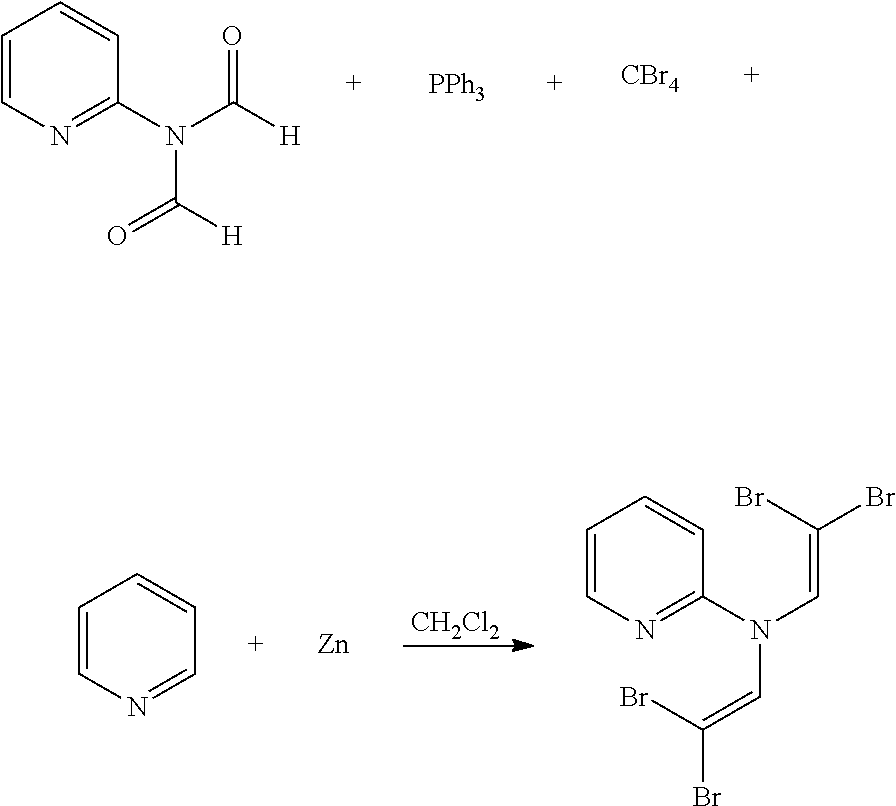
[PPh3].C1=CN=C(N(C([H])=O)C(=O)[H])C=C1.[CBr4].[CH2Cl2].C1=CN=CC=C1.[Zn].C1=CN=C(N(C=C(Br)Br)C=C(Br)Br)C=C1
